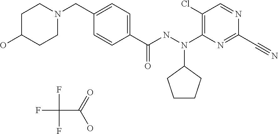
C1=CC(C(NN(C2=C(Cl)C=NC(C#N)=N2)C2CCCC2)=O)=CC=C1CN1CCC(O)CC1.FC(F)(F)C(=O)O
